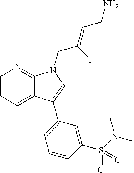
C1=CC=C2C(=N1)N(CC(=CCN)F)C(C)=C2C1=CC=CC(S(N(C)C)(=O)=O)=C1
